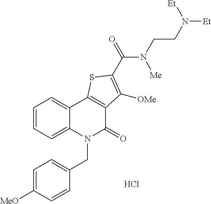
C1=CC=C2C(=C1)C1=C(C(=O)N2CC2=CC=C([MeO])C=C2)C([OMe])=C(C(N(CCN([Et])[Et])[Me])=O)S1.Cl
